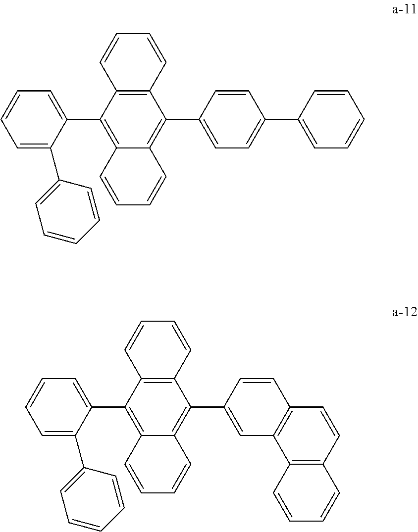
C12=C(C(C3=CC=CC=C3C3=CC=CC=C3)=C3C(=C1C1=CC=C(C4=CC=CC=C4)C=C1)C=CC=C3)C=CC=C2.C12=C(C(C3=CC=CC=C3C3=CC=CC=C3)=C3C(=C1C1=CC4=C(C=C1)C=CC1=C4C=CC=C1)C=CC=C3)C=CC=C2
